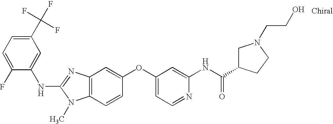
N(C1=NC2=C(N1C)C=CC(OC1=CC=NC(NC(C3CN(CCO)CC3)=O)=C1)=C2)C1=CC(C(F)(F)F)=CC=C1F
